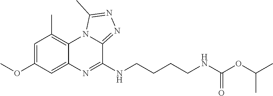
COC1=CC(C)=C2C(=C1)N=C(NCCCCNC(OC(C)C)=O)C1=NN=C(C)N21
